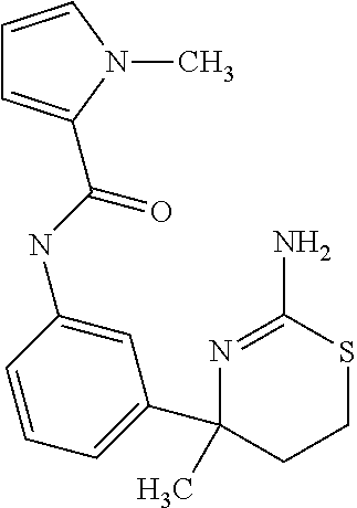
N1=C(N)SCCC1(C1=CC=CC(NC(=O)C2=CC=CN2C)=C1)C
